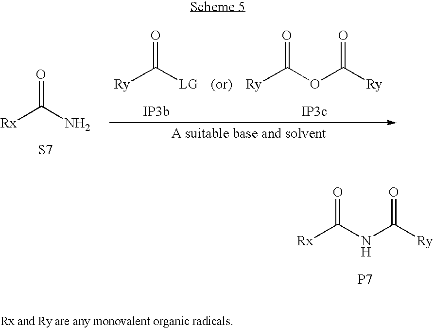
O=C(NC([Ry])=O)[Rx].[P7].O=C(N)[Rx].[S7].O=C([LG])[Ry].[IP3b].O=C(OC([Ry])=O)[Ry]
